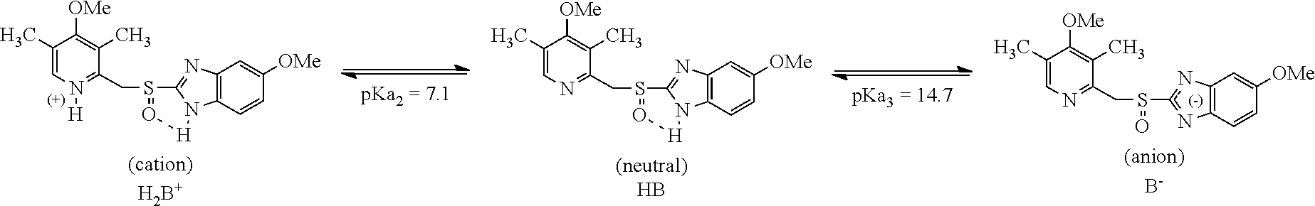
S1(CC2=NC=C(C)C([OMe])=C2C)=O[H]N2C3=C(C=C([OMe])C=C3)N=C12.S(=O)(CC1=NC=C(C)C([OMe])=C1C)c1nC2=C(C=CC([OMe])=C2)n1.S1(CC2=N([H])C=C(C)C([OMe])=C2C)=O[H]N2C3=C(C=C([OMe])C=C3)N=C12
